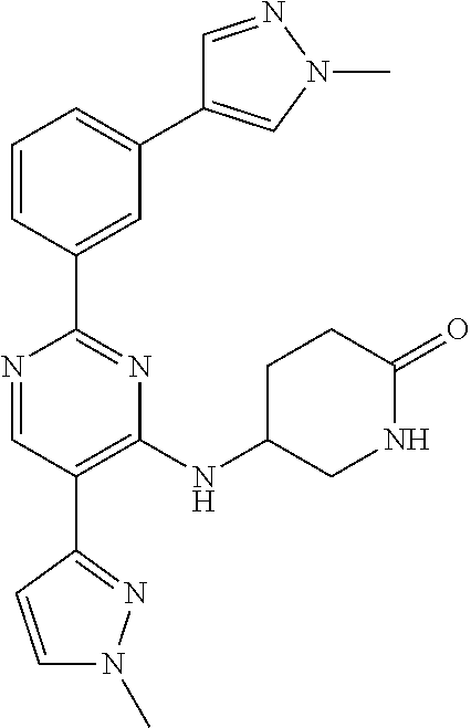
C1=C(C2=NC(NC3CNC(=O)CC3)=C(C3=NN(C)C=C3)C=N2)C=CC=C1C1=CN(C)N=C1
